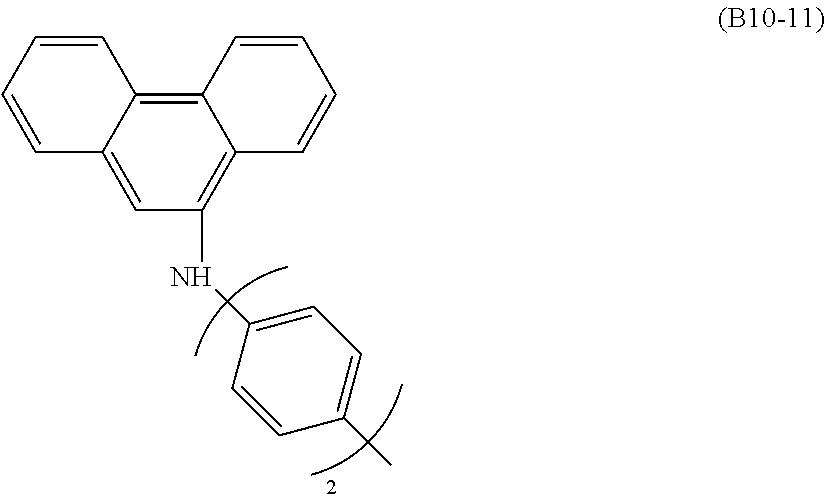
C1(NC2=CC=C(C)C=C2)=C2C(=C3C(=C1)C=CC=C3)C=CC=C2
